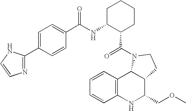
C1=CC2=C(C=C1)NC(COC)C1C2N(C(=O)C2CCCCC2NC(=O)C2=CC=C(C3=NC=CN3)C=C2)CC1
